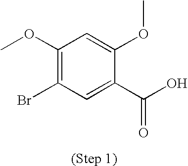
C1(OC)=C(Br)C=C(C(O)=O)C(OC)=C1
